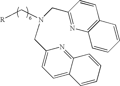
[R]CN(CC1=NC2=C(C=C1)C=CC=C2)CC1=CC=C2C(=N1)C=CC=C2
